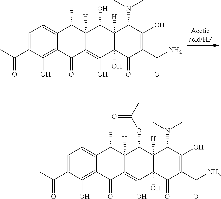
C1=C(C(C)=O)C(O)=C2C(=C1)C(C)C1([H])C(=C(O)C3(O)C([H])(C1O)C(N(C)C)C(O)=C(C(N)=O)C3=O)C2=O.C1=C(C(C)=O)C(O)=C2C(=C1)C(C)C1([H])C(=C(O)C3(O)C([H])(C1OC(C)=O)C(N(C)C)C(O)=C(C(N)=O)C3=O)C2=O
